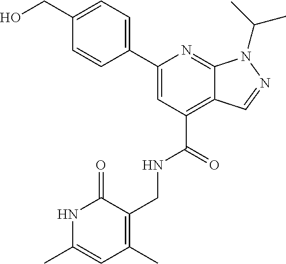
C1(C2=CC=C(CO)C=C2)=CC(C(=O)NCC2=C(C)C=C(C)NC2=O)=C2C(=N1)N(C(C)C)N=C2
